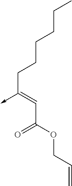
C(C(OCC=C)=O)=C(CCCCCC)->C
